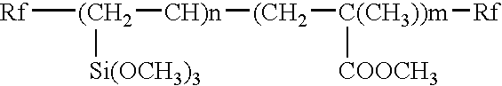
[Rf][(CH2]([CH)n][(CH2][C(CH3))m]([Rf])[COOCH3])[Si(OCH3)3]
